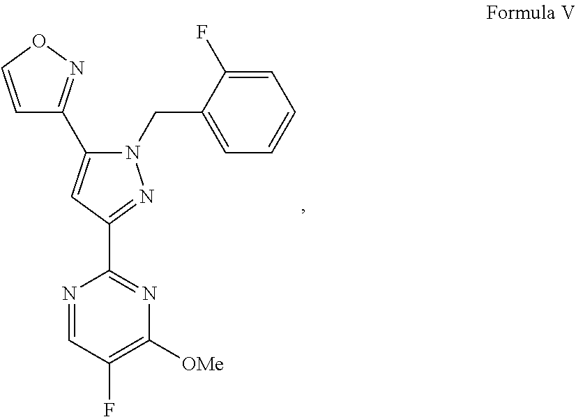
C1(CN2C(C3=NOC=C3)=CC(C3=NC([OMe])=C(F)C=N3)=N2)=CC=CC=C1F
